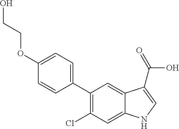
C1(OCCO)=CC=C(C2=C(Cl)C=C3C(=C2)C(C(=O)O)=CN3)C=C1
